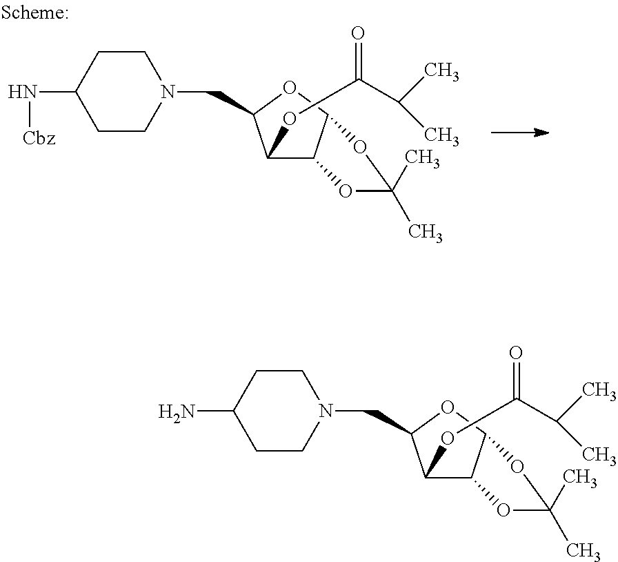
C1(N[Cbz])CCN(CC2C(OC(=O)C(C)C)C3C(O2)OC(C)(C)O3)CC1.C1(N)CCN(CC2C(OC(=O)C(C)C)C3C(O2)OC(C)(C)O3)CC1
